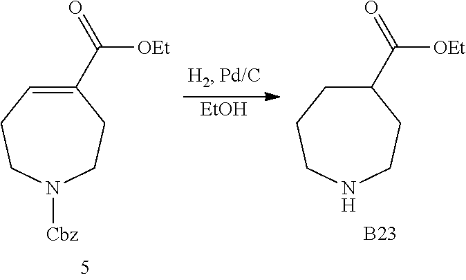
C1(C([OEt])=O)=CCCN([Cbz])CC1.C1(C([OEt])=O)CCCNCC1.[B23].[EtOH]
